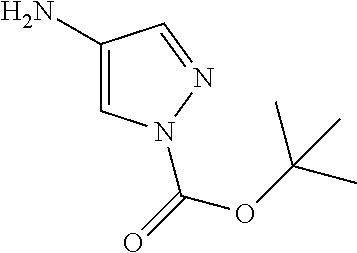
NC1=CN(C(=O)OC(C)(C)C)N=C1
